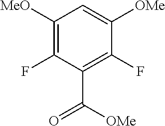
C1([MeO])=C(F)C(C([OMe])=O)=C(F)C([OMe])=C1
